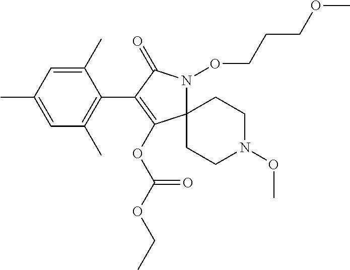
C12(N(OCCCOC)C(=O)C(C3=C(C)C=C(C)C=C3C)=C1OC(OCC)=O)CCN(OC)CC2
